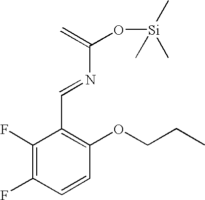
C1(F)=C(F)C=CC(OCCC)=C1C=NC(O[Si](C)(C)C)=C
